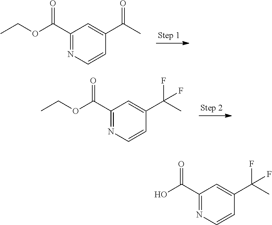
C1(C(OCC)=O)=NC=CC(C(C)=O)=C1.C1(C(OCC)=O)=NC=CC(C(C)(F)F)=C1.C1(C(O)=O)=NC=CC(C(C)(F)F)=C1
